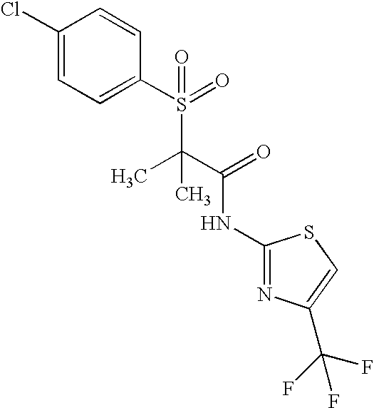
C1(Cl)=CC=C(S(C(C)(C(NC2=NC(C(F)(F)F)=CS2)=O)C)(=O)=O)C=C1
